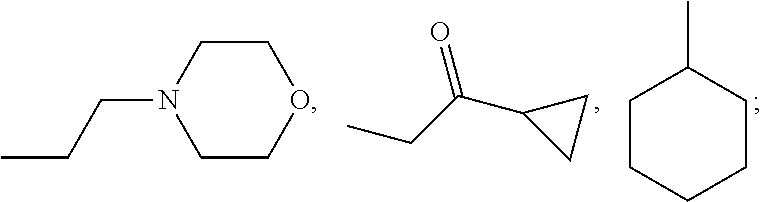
C1COCCN1CCC.C1(C(CC)=O)CC1.C1CCCCC1C
